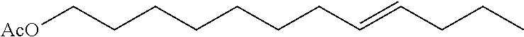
C(CCC=CCCC)CCCC[AcO]
